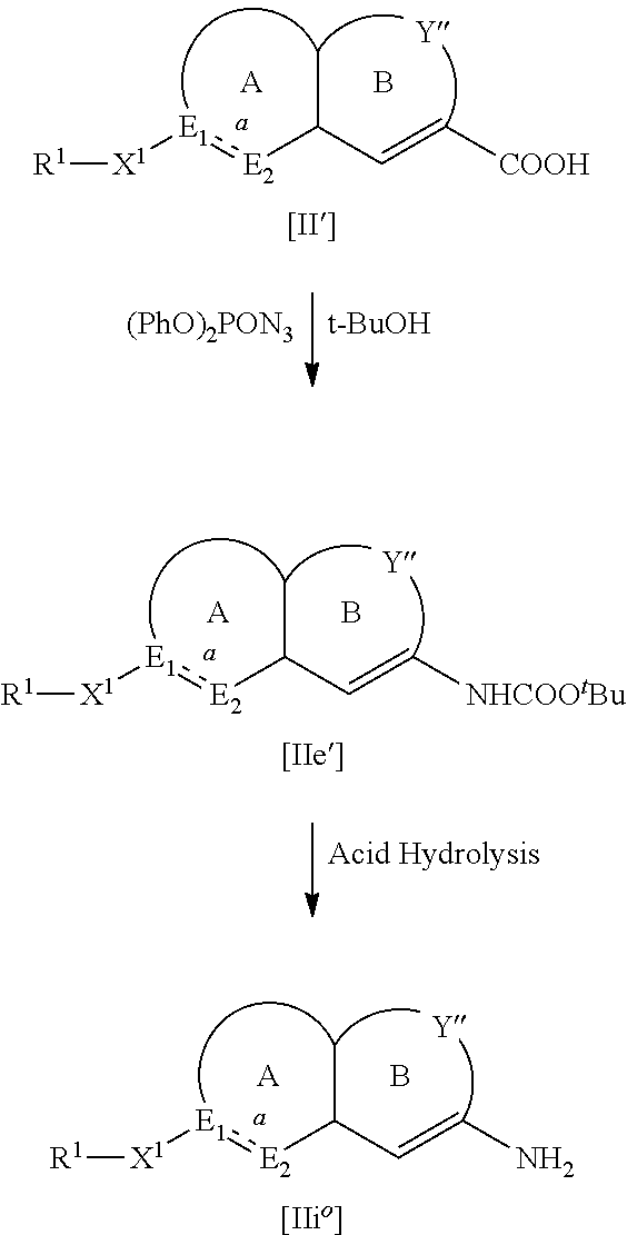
[[II]].CC(C=C[COOH])[E2]:[E1][X1][R1].[A].[Y].B.[(PhO)2PON3].[t-BuOH].[Acid Hydrolysis].[[IIe]].CC(C=C[NHCOOtBu])[E2]:[E1][X1][R1].[A].[Y].B.[[IIio]].CC(C=CN)[E2]:[E1][X1][R1].[A].[Y].B
